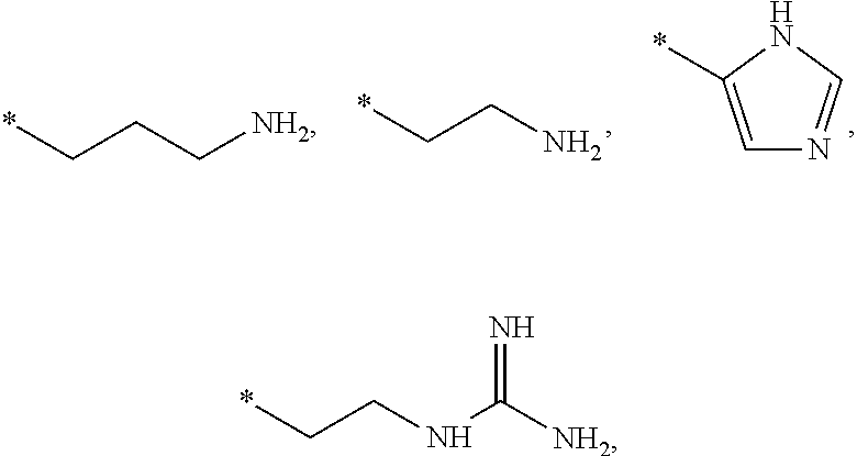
*CCN.C1=C(*)NC=N1.*CCC[NH2].*CCNC([NH2])=N
